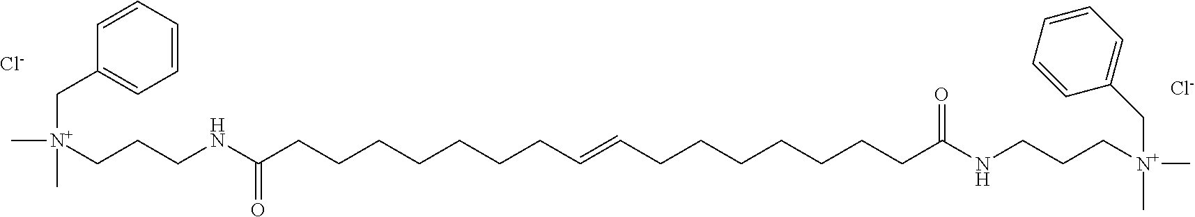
C[N+](CCCNC(CCCCCCCC=CCCCCCCCC(NCCC[N+](C)(C)CC1=CC=CC=C1)=O)=O)(C)CC1=CC=CC=C1.[Cl-].[Cl-]
